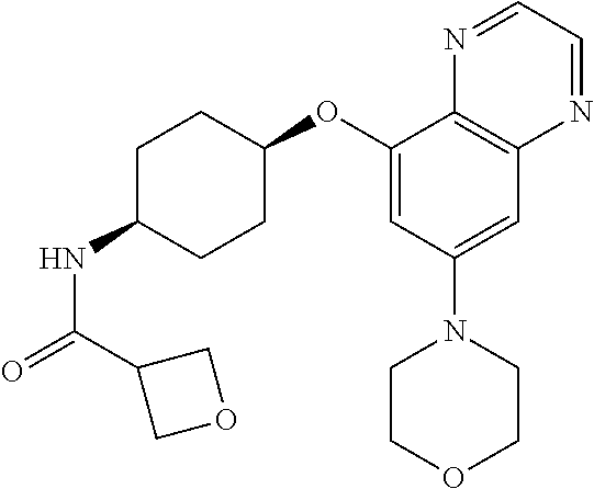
C1(OC2CCC(NC(=O)C3COC3)CC2)=CC(N2CCOCC2)=CC2=C1N=CC=N2
